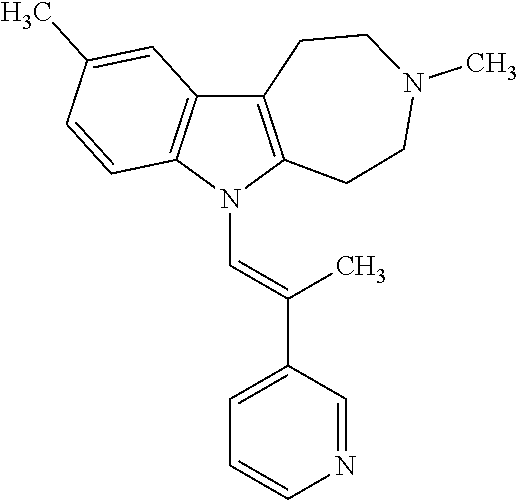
C12=C(N(C=C(C3=CC=CN=C3)C)C3=C1C=C(C)C=C3)CCN(C)CC2
